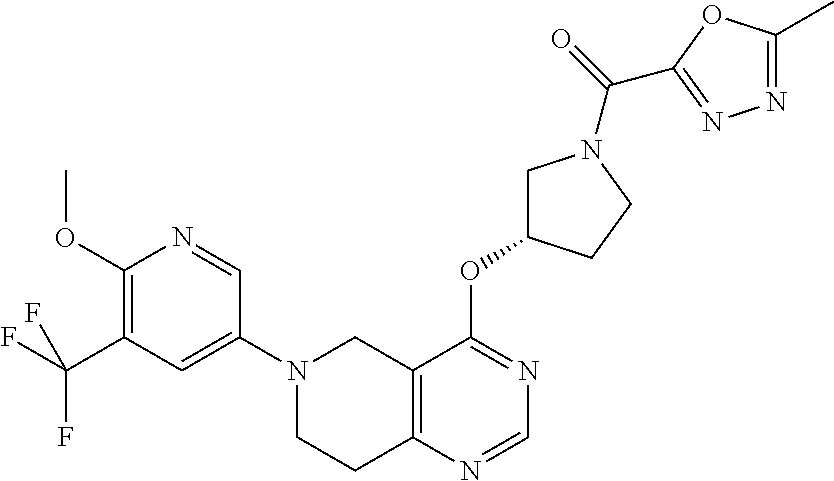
C1(N2CCC3=C(C2)C(OC2CN(C(=O)C4=NN=C(C)O4)CC2)=NC=N3)=CC(C(F)(F)F)=C(OC)N=C1
